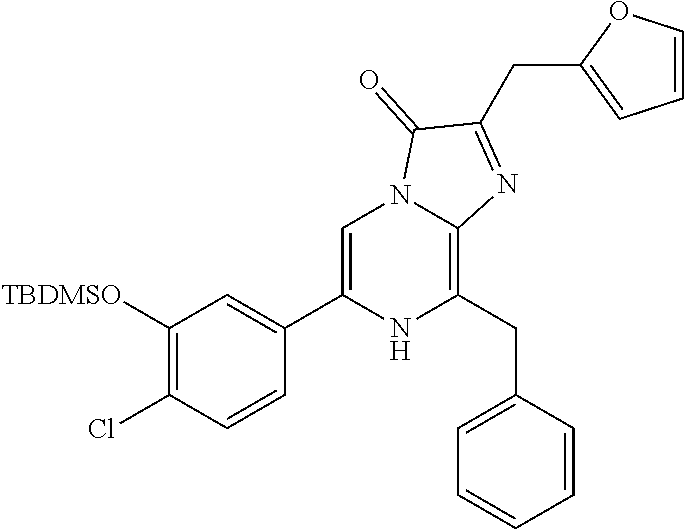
C1([TBDMSO])=C(Cl)C=CC(C2=CN3C(=C(CC4=CC=CC=C4)N2)N=C(CC2=CC=CO2)C3=O)=C1
